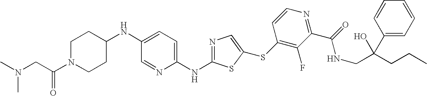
C1N(C(CN(C)C)=O)CCC(NC2=CC=C(NC3=NC=C(SC4=C(F)C(C(=O)NCC(CCC)(C5=CC=CC=C5)O)=NC=C4)S3)N=C2)C1
